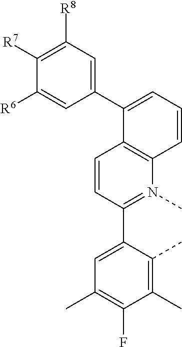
C1=C(C2=CC=CC3=C2C=CC(C2=CC(C)=C(F)C(C)=C2C)=N3C)C=C([R6])C([R7])=C1[R8]
